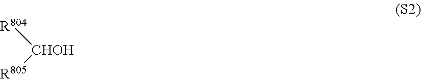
[CHOH]([R804])[R805]
